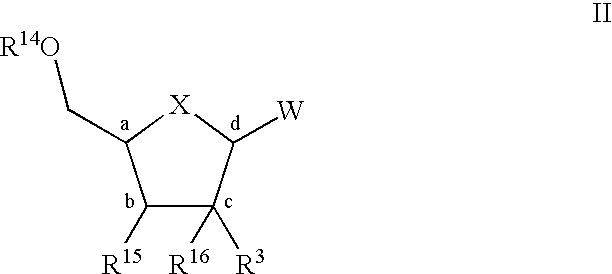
C1([R15])C([R16])([R3])C([W])[X]C1C[R14O]
